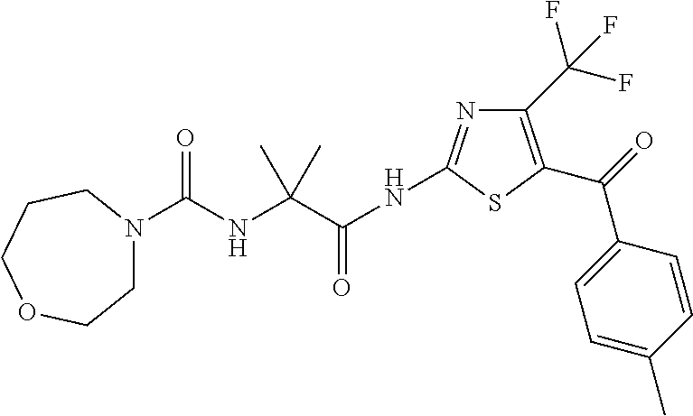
C1N(C(NC(C(NC2=NC(C(F)(F)F)=C(C(=O)C3=CC=C(C)C=C3)S2)=O)(C)C)=O)CCCOC1
